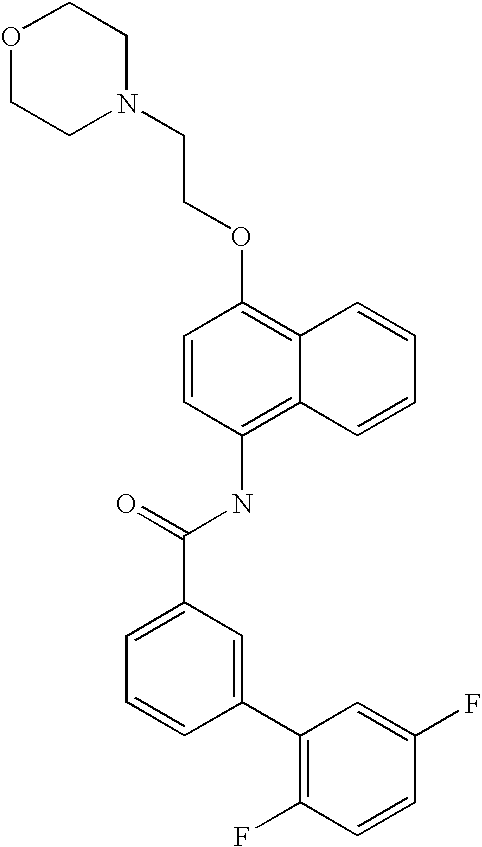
O1CCN(CCOC2=C3C(=C(NC(C4=CC=CC(C5=C(F)C=CC(F)=C5)=C4)=O)C=C2)C=CC=C3)CC1
